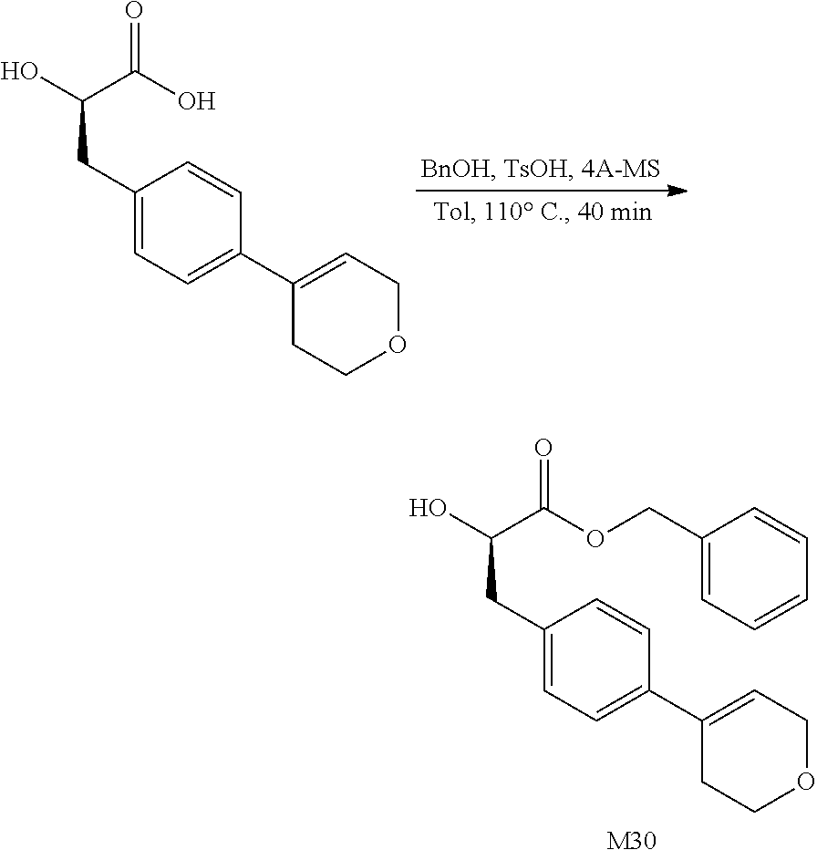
C1(CC(O)C(O)=O)=CC=C(C2=CCOCC2)C=C1.C1(CC(O)C(OCC2=CC=CC=C2)=O)=CC=C(C2=CCOCC2)C=C1.[M30]
